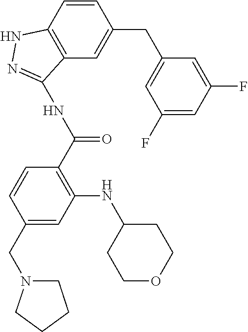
N1(CC2=CC(NC3CCOCC3)=C(C(NC3=NNC4=C3C=C(CC3=CC(F)=CC(F)=C3)C=C4)=O)C=C2)CCCC1
